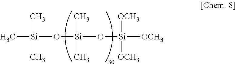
C[Si](O[Si](O[Si]([OCH3])([OCH3])[OCH3])(C)C)(C)C
